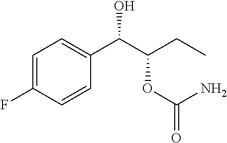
C1=C(F)C=CC(C(C(OC(=O)N)CC)O)=C1
